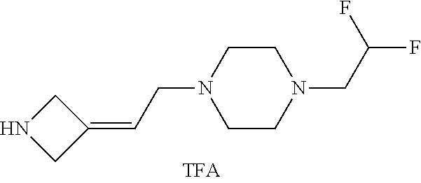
C1NCC1=CCN1CCN(CC(F)F)CC1
